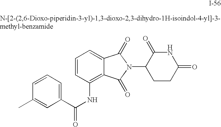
C1=CC(C)=CC(C(NC2=C3C(=CC=C2)C(=O)N(C2CCC(=O)NC2=O)C3=O)=O)=C1
